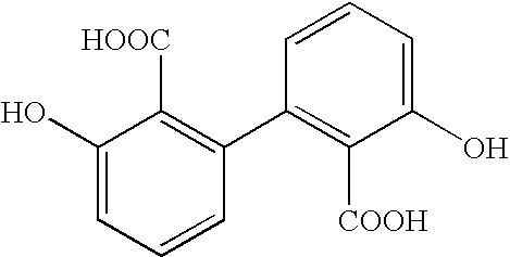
C1(O)=CC=CC(C2=C([COOH])C(O)=CC=C2)=C1[HOOC]
